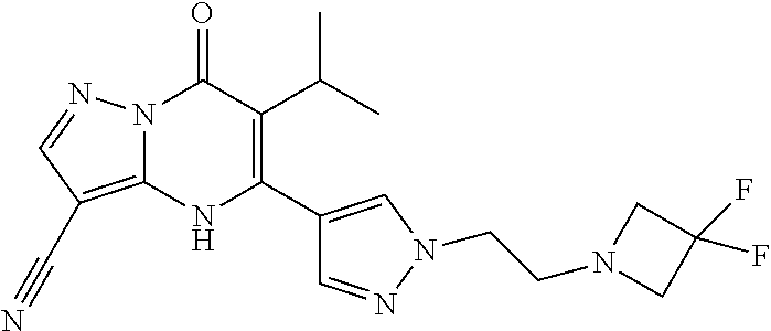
N12C(=C(C#N)C=N1)NC(C1=CN(CCN3CC(F)(F)C3)N=C1)=C(C(C)C)C2=O
